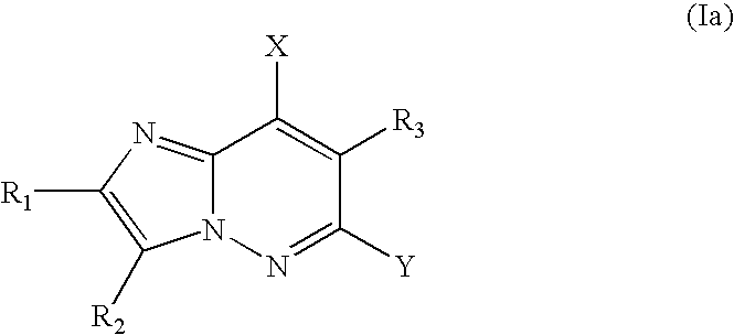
C12=NC([R1])=C([R2])N1N=C([Y])C([R3])=C2[X]
